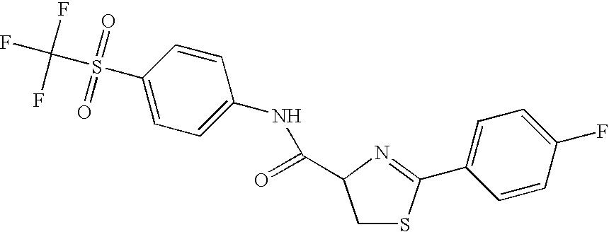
C1(S(C(F)(F)F)(=O)=O)=CC=C(NC(=O)C2CSC(C3=CC=C(F)C=C3)=N2)C=C1
